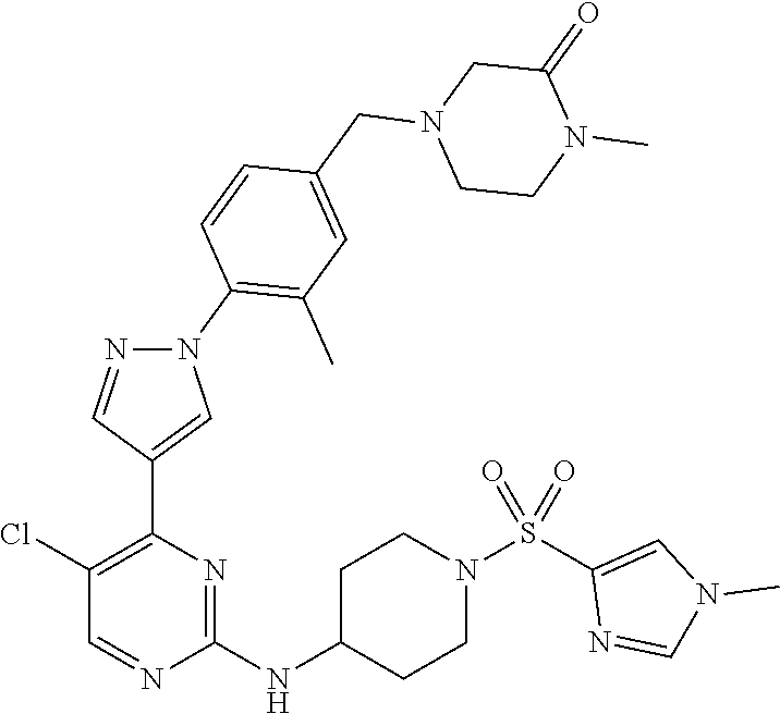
C1(Cl)=C(C2=CN(C3=C(C)C=C(CN4CCN(C)C(=O)C4)C=C3)N=C2)N=C(NC2CCN(S(C3=CN(C)C=N3)(=O)=O)CC2)N=C1
